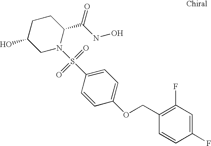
C1C(O)CN(S(C2=CC=C(OCC3=C(F)C=C(F)C=C3)C=C2)(=O)=O)C(C(NO)=O)C1
